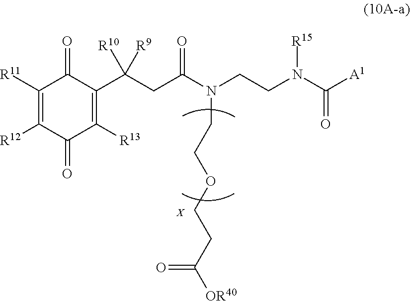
C1([R11])=C([R12])C(=O)C([R13])=C(C(CC(N(CCN(C([A1])=O)[R15])CCOCCC([OR40])=O)=O)([R10])[R9])C1=O.[X]
